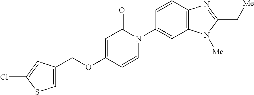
C1(COC2=CC(=O)N(C3=CC4=C(C=C3)N=C(C[Me])N4[Me])C=C2)=CSC(Cl)=C1
